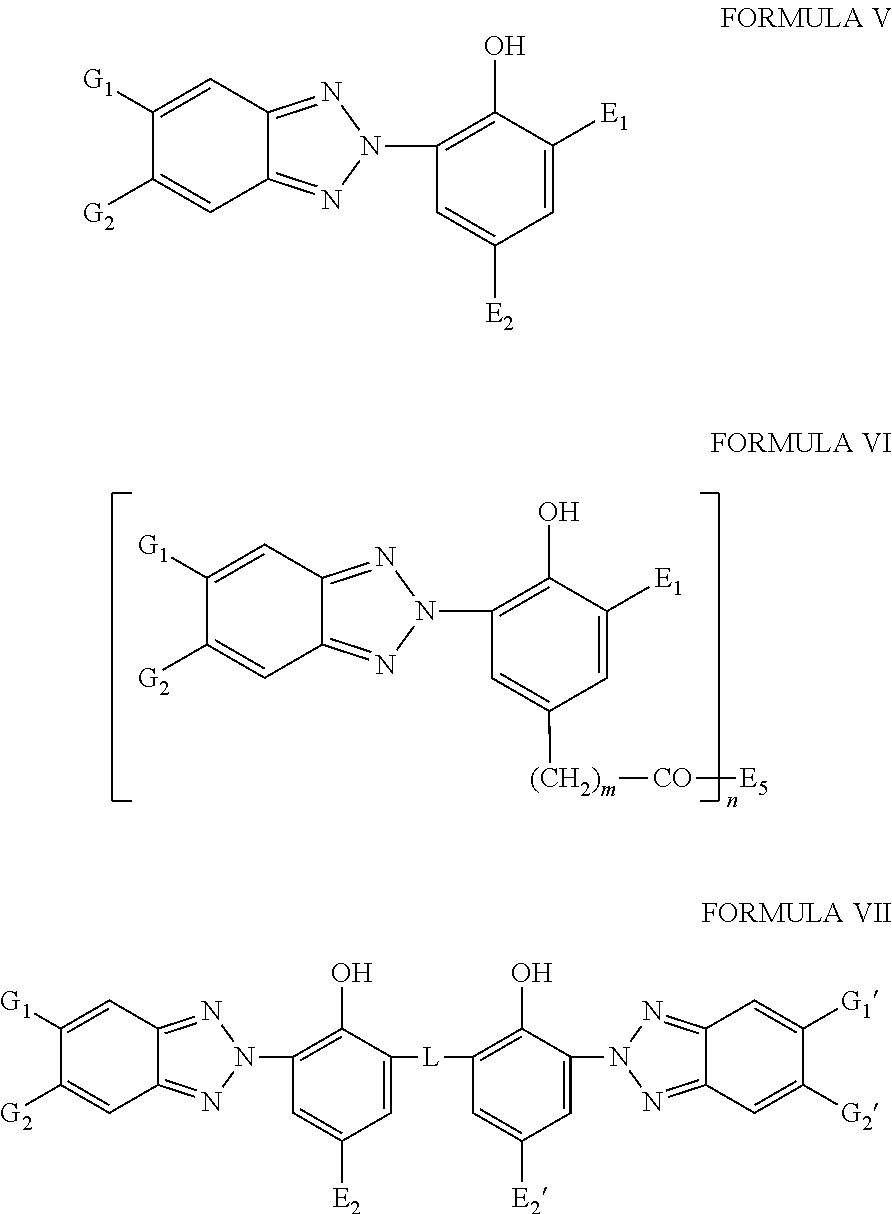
C1([G1])=CC2=NN(C3=C(O)C([E1])=CC([(CH2)m][CO][E5])=C3)N=C2C=C1[G2].C1([G1])=CC2=NN(C3=C(O)C([E1])=CC([E2])=C3)N=C2C=C1[G2].C1([G1])=CC2=NN(C3=C(O)C([L]C4=C(O)C(N5N=C6C(=N5)C=C([G1])C([G2])=C6)=CC([E2])=C4)=CC([E2])=C3)N=C2C=C1[G2]
